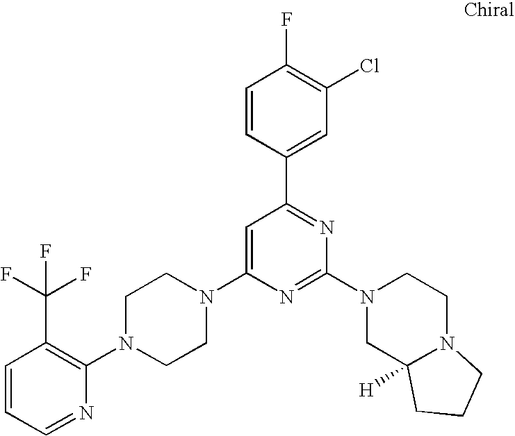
C1=CC=NC(N2CCN(C3=CC(C4=CC(Cl)=C(F)C=C4)=NC(N4CC5([H])N(CC4)CCC5)=N3)CC2)=C1C(F)(F)F
